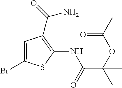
C1=C(Br)SC(NC(C(OC(C)=O)(C)C)=O)=C1C(=O)N
